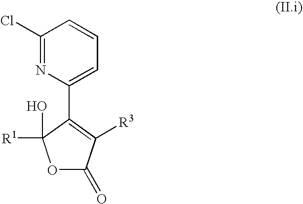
O1C(=O)C([R3])=C(C2=CC=CC(Cl)=N2)C1([R1])O
